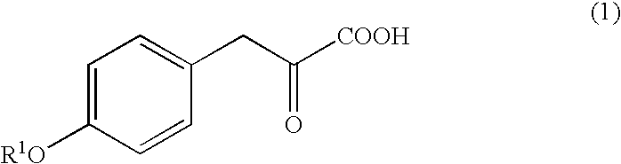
C1=C([R1O])C=CC(CC([COOH])=O)=C1
